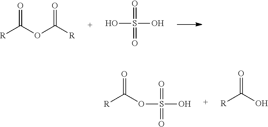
[R]C(OC([R])=O)=O.OS(O)(=O)=O.[R]C(=O)OS(O)(=O)=O.[R]C(O)=O
